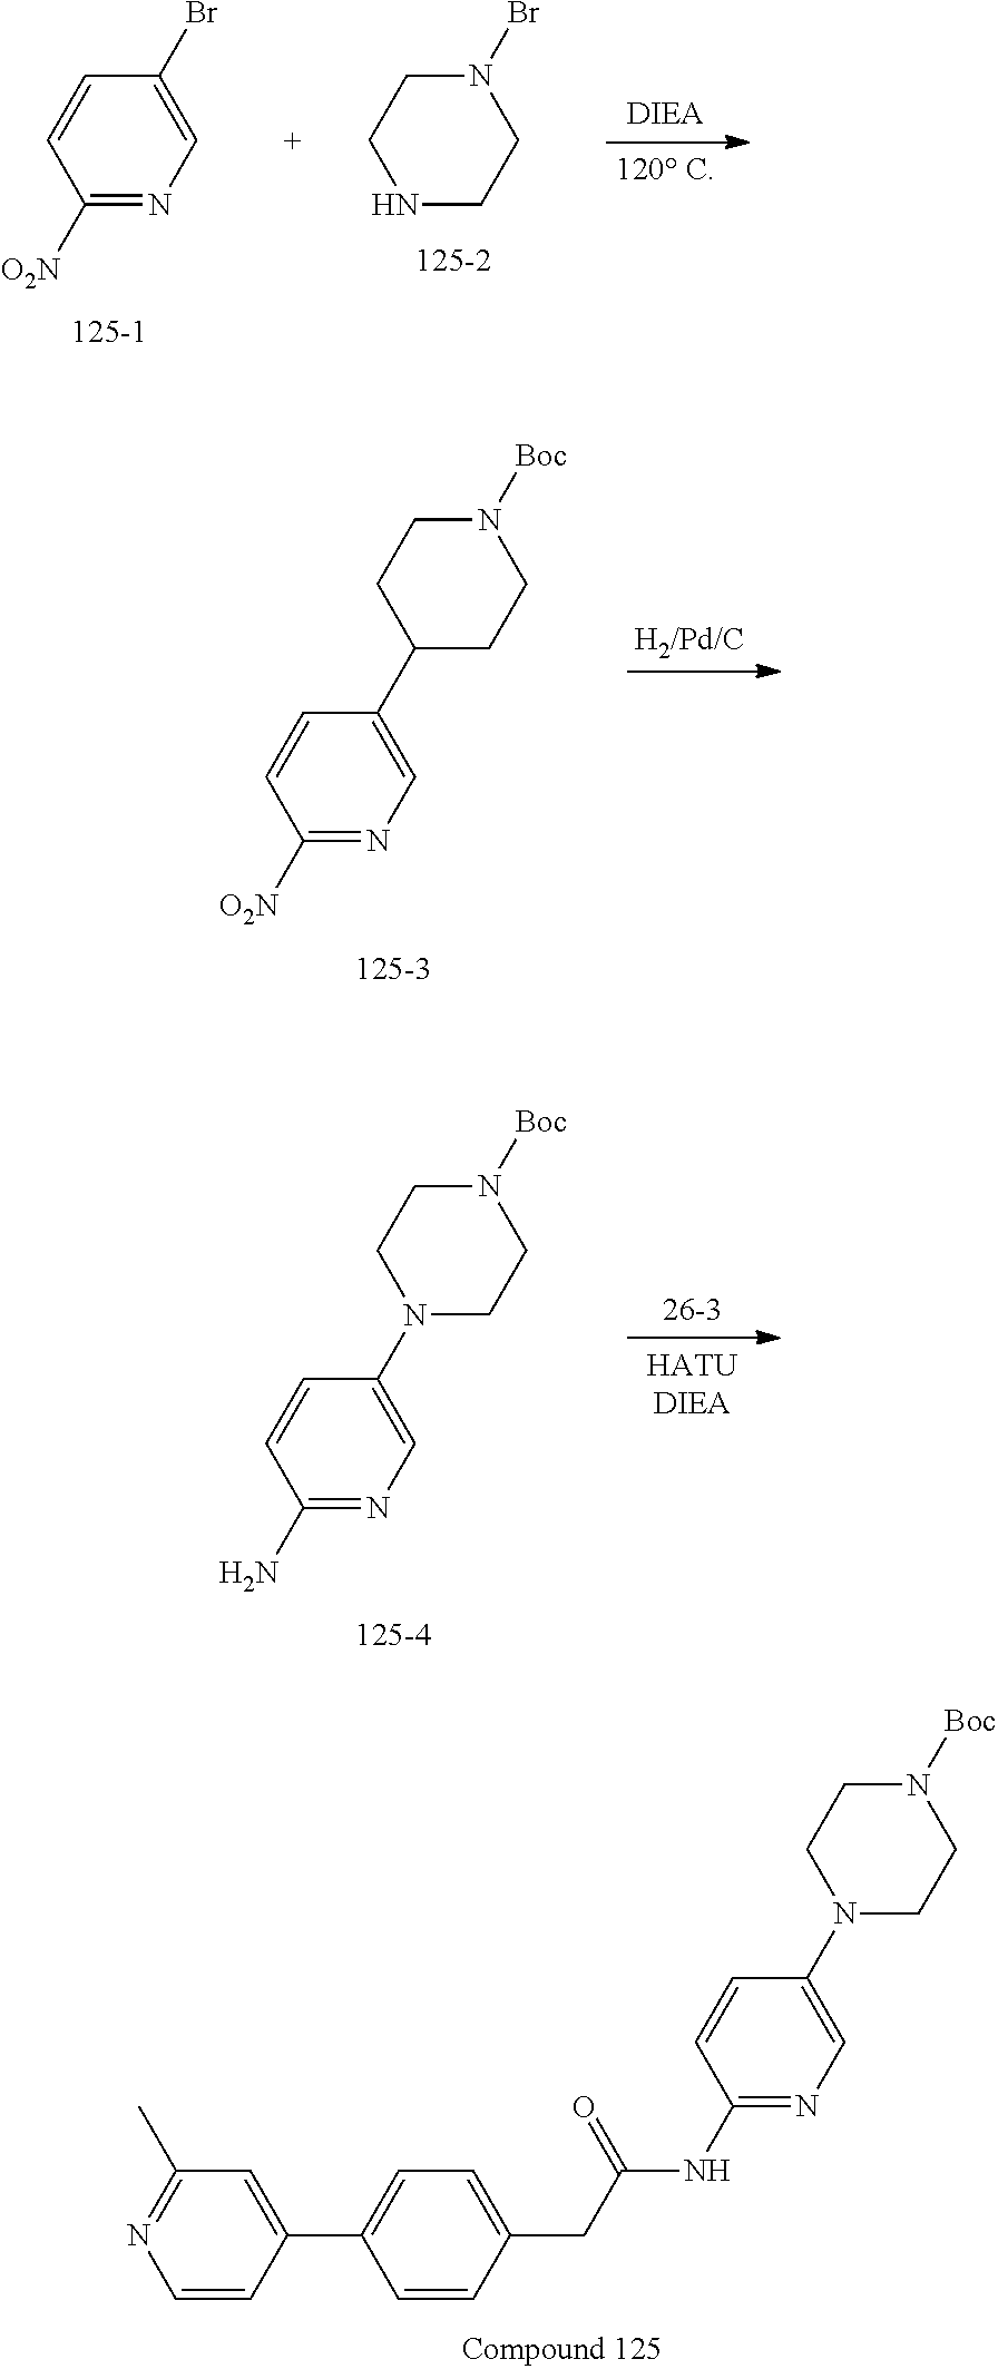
N1CCN(Br)CC1.C1([O2N])=NC=C(Br)C=C1.C1([O2N])=NC=C(C2CCN([Boc])CC2)C=C1.C1(N)=NC=C(N2CCN([Boc])CC2)C=C1.C1(NC(CC2=CC=C(C3=CC(C)=NC=C3)C=C2)=O)=NC=C(N2CCN([Boc])CC2)C=C1
